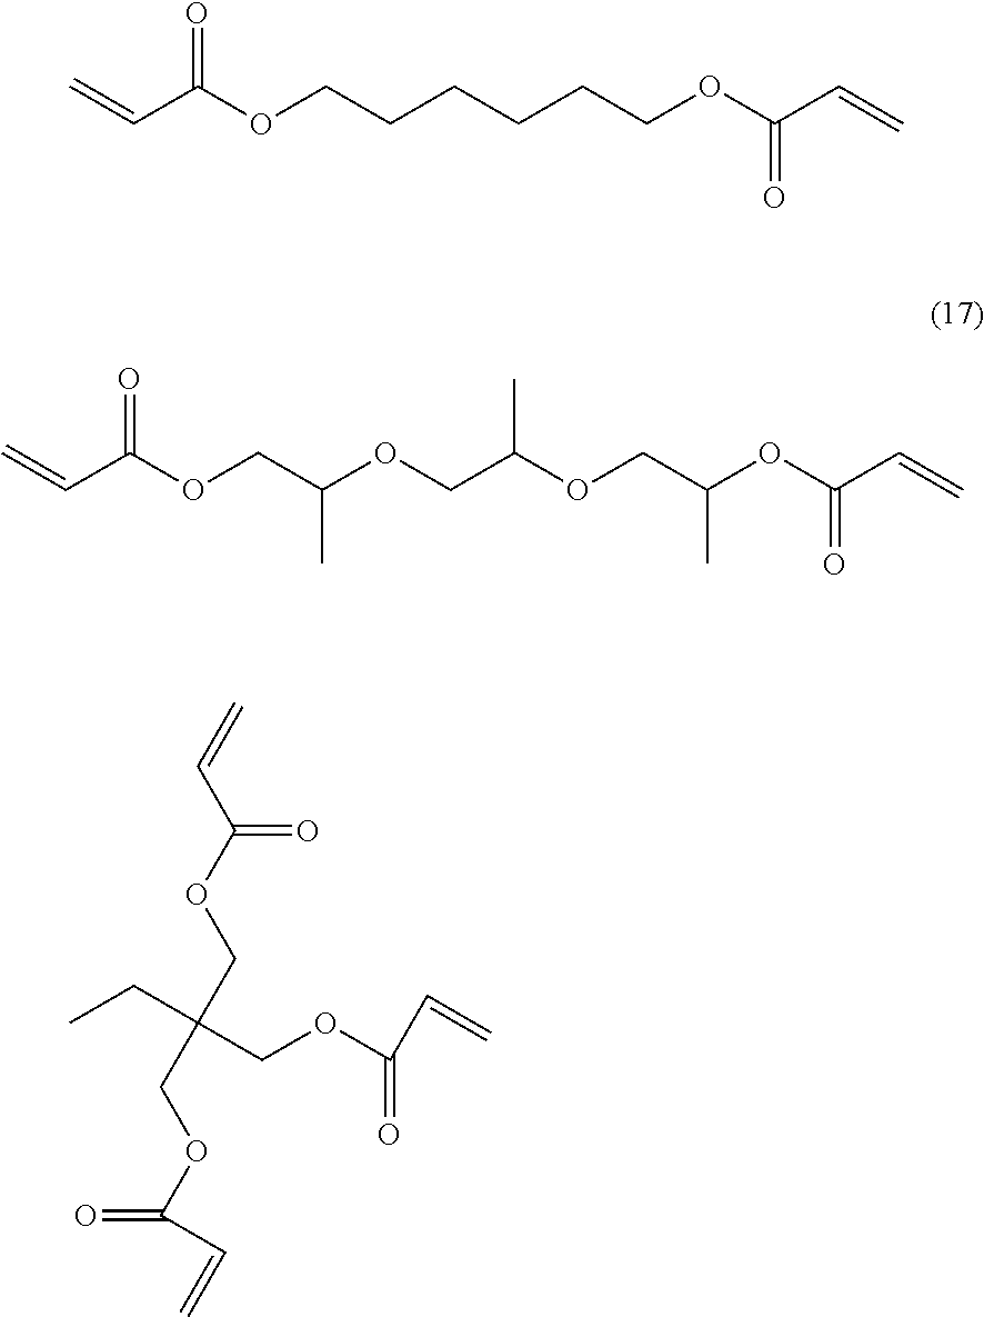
C=CC(OCCCCCCOC(C=C)=O)=O.C=CC(OCC(OCC(OCC(OC(C=C)=O)C)C)C)=O.C=CC(OCC(CC)(COC(=O)C=C)COC(=O)C=C)=O
